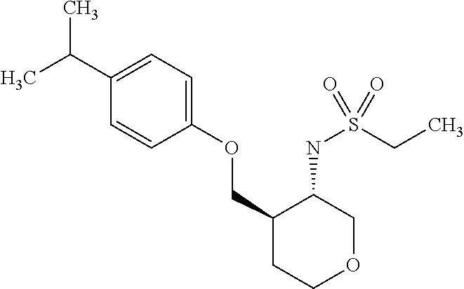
C1(C(C)C)=CC=C(OCC2CCOCC2NS(CC)(=O)=O)C=C1
